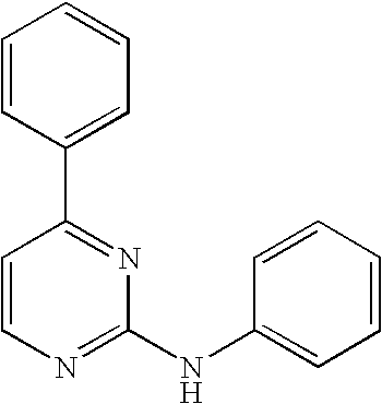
C1=CC(C2=NC(NC3=CC=CC=C3)=NC=C2)=CC=C1
